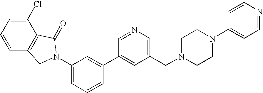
C1=CC=C(Cl)C2=C1CN(C1=CC=CC(C3=CC(CN4CCN(C5=CC=NC=C5)CC4)=CN=C3)=C1)C2=O
